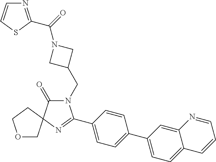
N1(CC2CN(C(=O)C3=NC=CS3)C2)C(=O)C2(N=C1C1=CC=C(C3=CC=C4C(=C3)N=CC=C4)C=C1)CCOC2
